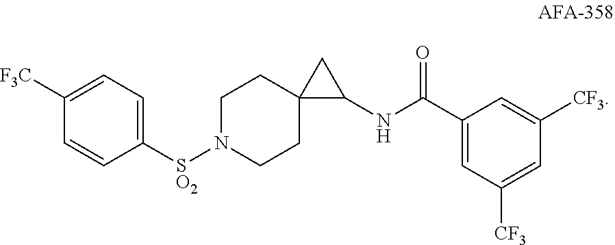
C1(NC(C2=CC([CF3])=CC([CF3])=C2)=O)CC12CCN([SO2]C1=CC=C([F3C])C=C1)CC2
